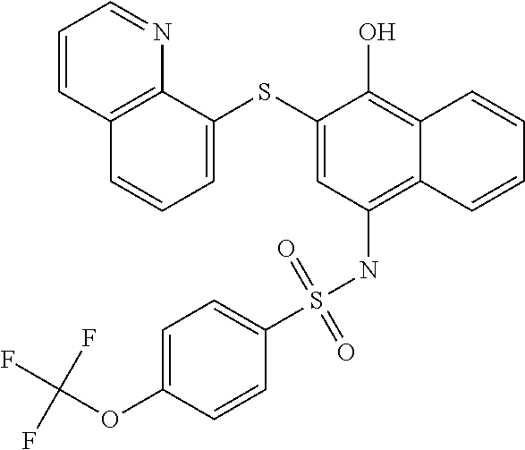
C1=C(SC2=CC=CC3=C2N=CC=C3)C(O)=C2C(=C1NS(C1=CC=C(OC(F)(F)F)C=C1)(=O)=O)C=CC=C2
